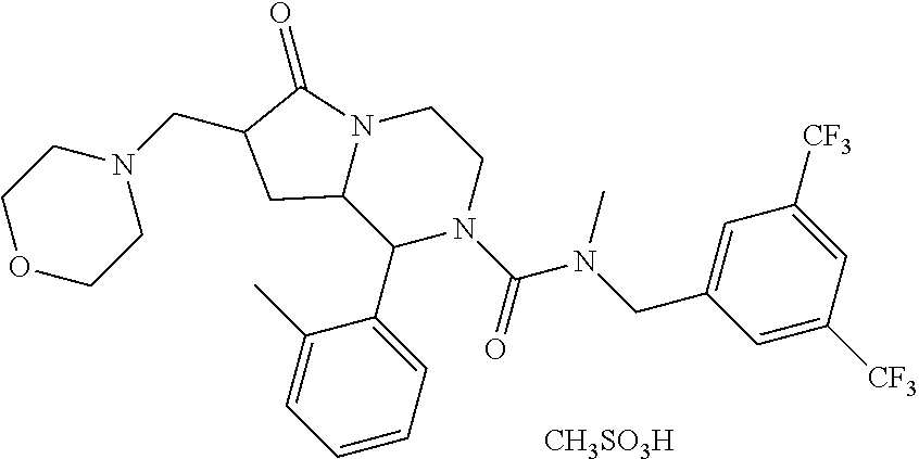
N12C(C(C3=CC=CC=C3C)N(C(N(CC3=CC([CF3])=CC([CF3])=C3)C)=O)CC1)CC(CN1CCOCC1)C2=O.[CH3SO3H]
